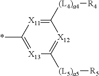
C1([(L4)a4][R4])=[X11]C(*)=[X13]C([(L5)a5][R5])=[X12]1
